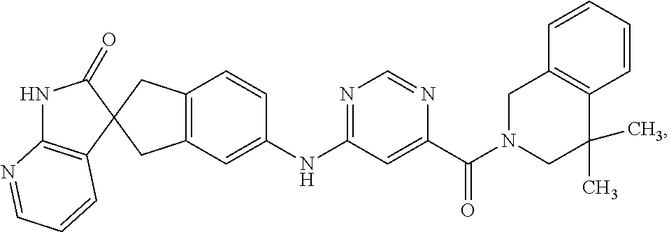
C1(=O)NC2=C(C=CC=N2)C12CC1=C(C2)C=CC(NC2=NC=NC(C(=O)N3CC(C)(C)C4=C(C3)C=CC=C4)=C2)=C1
